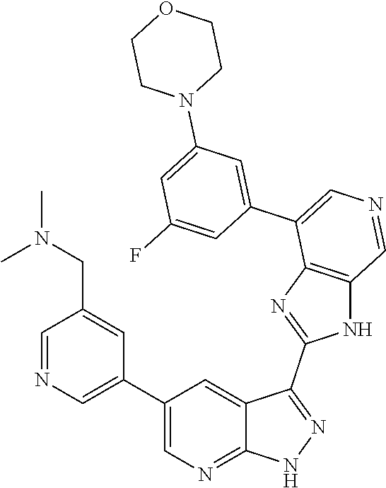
C1(C2=CN=CC(CN(C)C)=C2)=CN=C2C(=C1)C(C1=NC3=C(N1)C=NC=C3C1=CC(N3CCOCC3)=CC(F)=C1)=NN2
